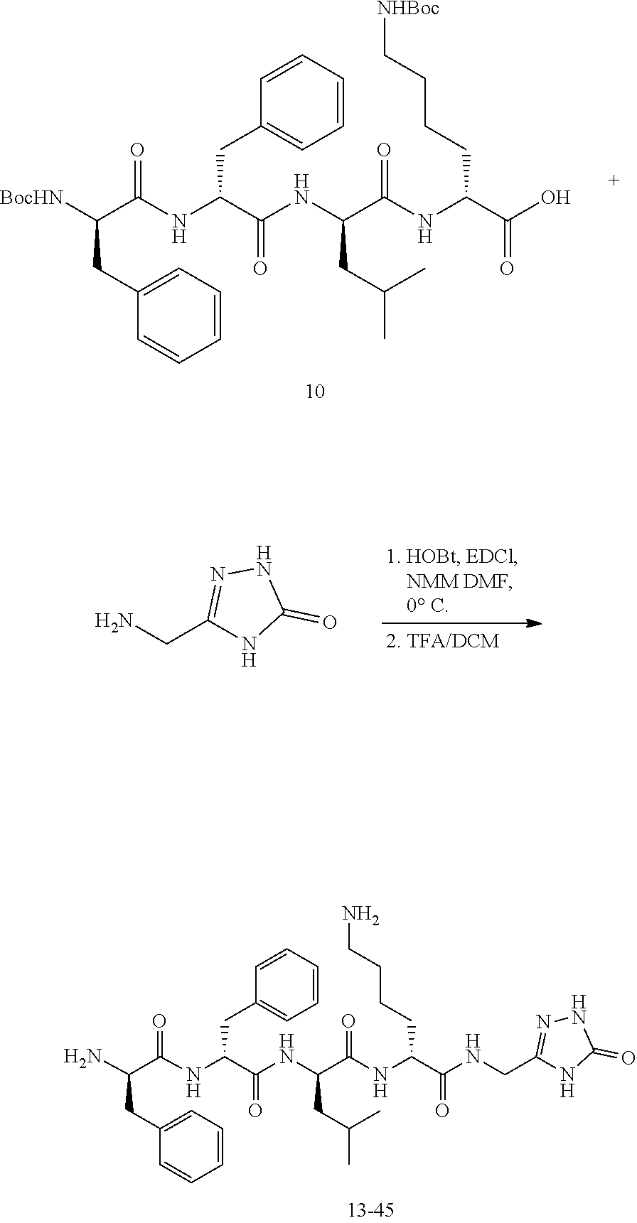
C1=CC=C(CC([BocHN])C(NC(CC2=CC=CC=C2)C(NC(C(NC(C(O)=O)CCCC[NHBoc])=O)CC(C)C)=O)=O)C=C1.C1=CC=C(CC(N)C(NC(CC2=CC=CC=C2)C(NC(C(NC(C(=O)NCC2=NNC(=O)N2)CCCCN)=O)CC(C)C)=O)=O)C=C1.NCC1=NNC(=O)N1
